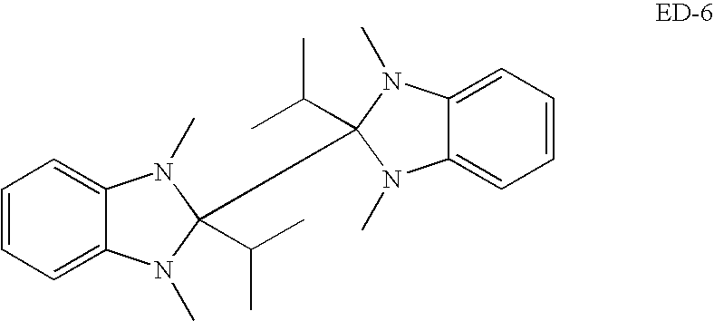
C12=CC=CC=C1N(C)C(C(C)C)(C1(C(C)C)N(C)C3=CC=CC=C3N1C)N2C
